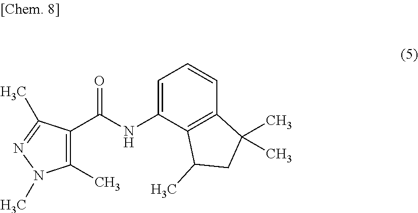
C1(C)=C(C(NC2=CC=CC3=C2C(C)CC3(C)C)=O)C(C)=NN1C
